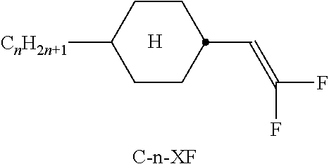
[C-n-XF].[H].C1CC(C=C(F)F)CCC1[CnH2n+1]
